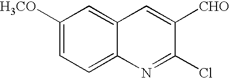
C12=CC([H3CO])=CC=C1N=C(Cl)C([CHO])=C2
